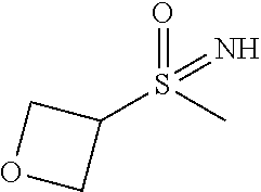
C1(S(C)(=O)=N)COC1
